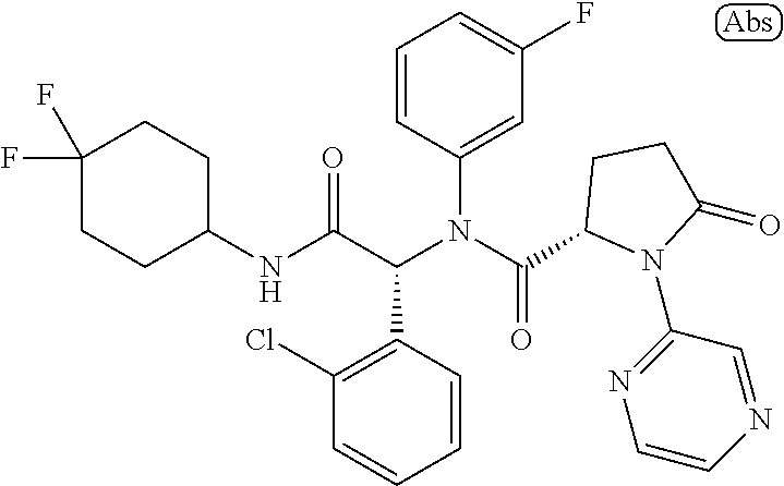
C1(NC(C(N(C(=O)C2N(C3=NC=CN=C3)C(=O)CC2)C2=CC(F)=CC=C2)C2=C(Cl)C=CC=C2)=O)CCC(F)(F)CC1
